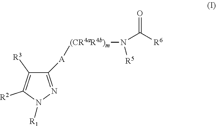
C1([A][(CR4aR4b)m]N(C(=O)[R6])[R5])=NN([R1])C([R2])=C1[R3]
